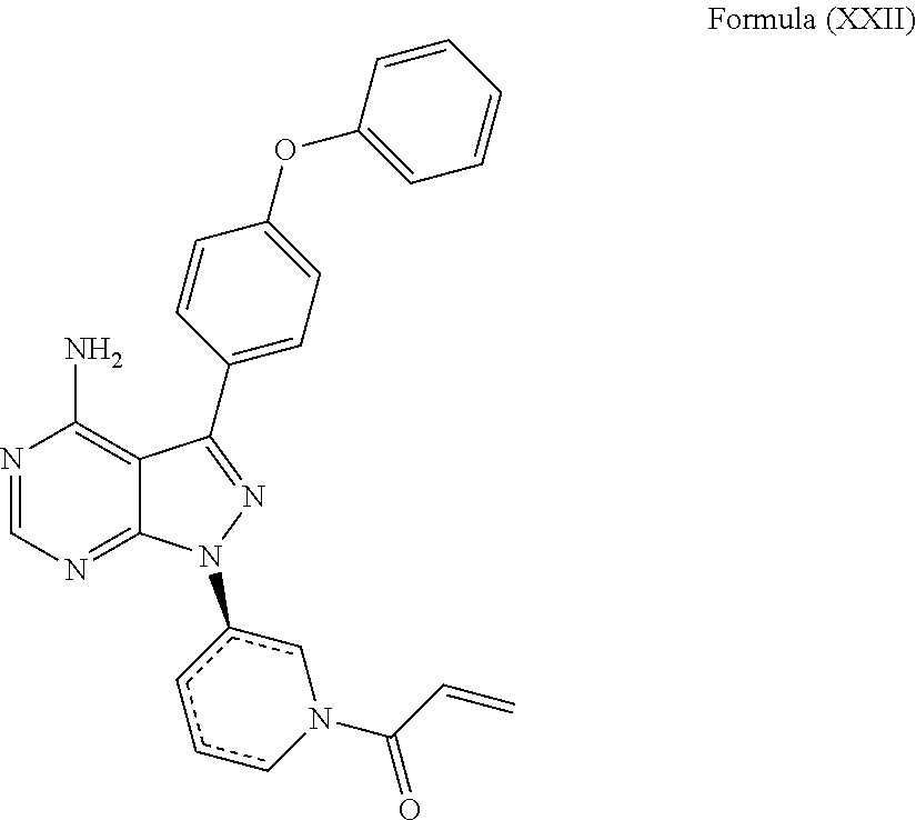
N1=CN=C2C(=C1N)C(C1=CC=C(OC3=CC=CC=C3)C=C1)=NN2c1cccN(C(C=C)=O)c1
